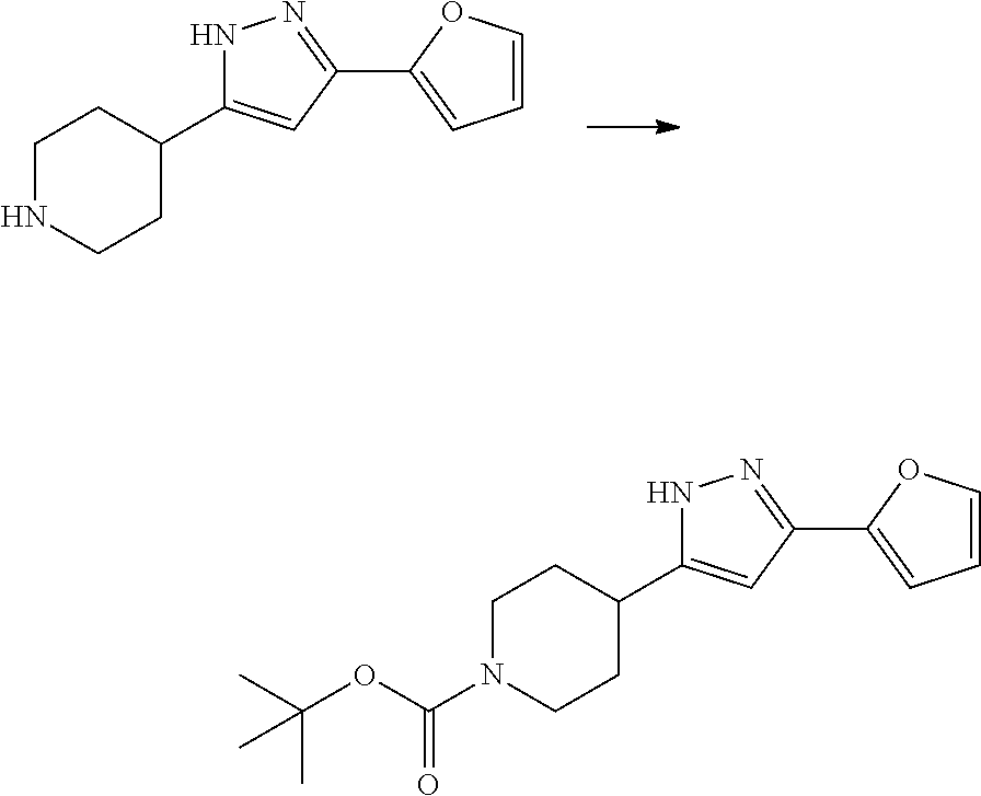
C1NCCC(C2=CC(C3=CC=CO3)=NN2)C1.C1N(C(OC(C)(C)C)=O)CCC(C2=CC(C3=CC=CO3)=NN2)C1
